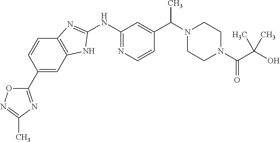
N1(C(C2=CC(NC3=NC4=C(C=C(C5=NC(C)=NO5)C=C4)N3)=NC=C2)C)CCN(C(=O)C(O)(C)C)CC1
